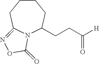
N12C(CCC([H])=O)CCCCC1=NOC2=O
